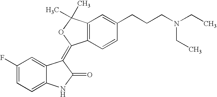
C1=C2C(=CC=C1F)NC(=O)C2=C1C2=C(C=C(CCCN(CC)CC)C=C2)C(C)(C)O1
